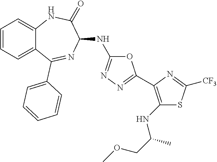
C1(NC2=NN=C(C3=C(NC(COC)C)SC([CF3])=N3)O2)C(=O)NC2=CC=CC=C2C(C2=CC=CC=C2)=N1
